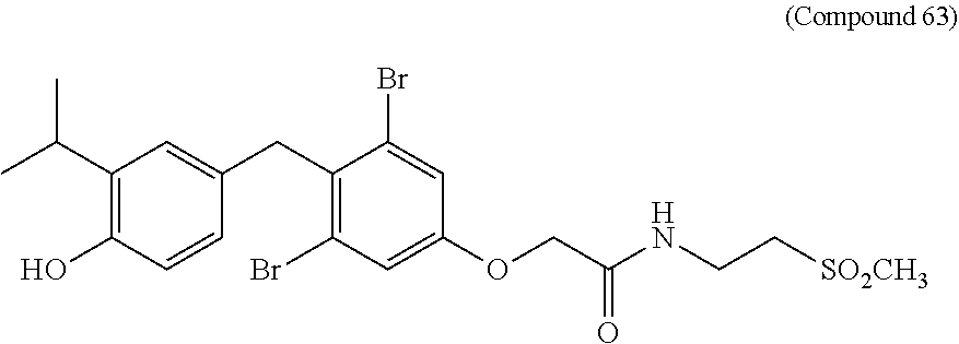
C1(C(C)C)=C(O)C=CC(CC2=C(Br)C=C(OCC(NCC[SO2CH3])=O)C=C2Br)=C1
